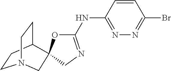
C1CC2CCN1CC21OC(NC2=NN=C(Br)C=C2)=NC1
